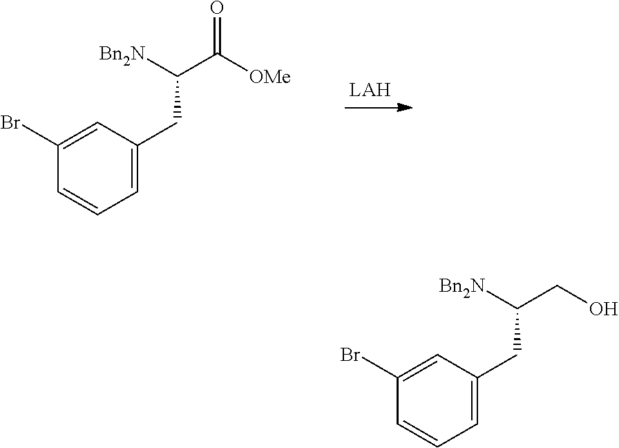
C1(Br)=CC(CC([Bn2N])C(=O)[OMe])=CC=C1.C1(Br)=CC(CC([Bn2N])CO)=CC=C1
